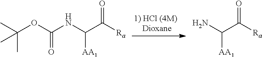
CC(OC(NC(C([Ra])=O)[AA1])=O)(C)C.NC(C([Ra])=O)[AA1]
